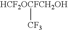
[HCF2OCFCH2OH][CF3]
